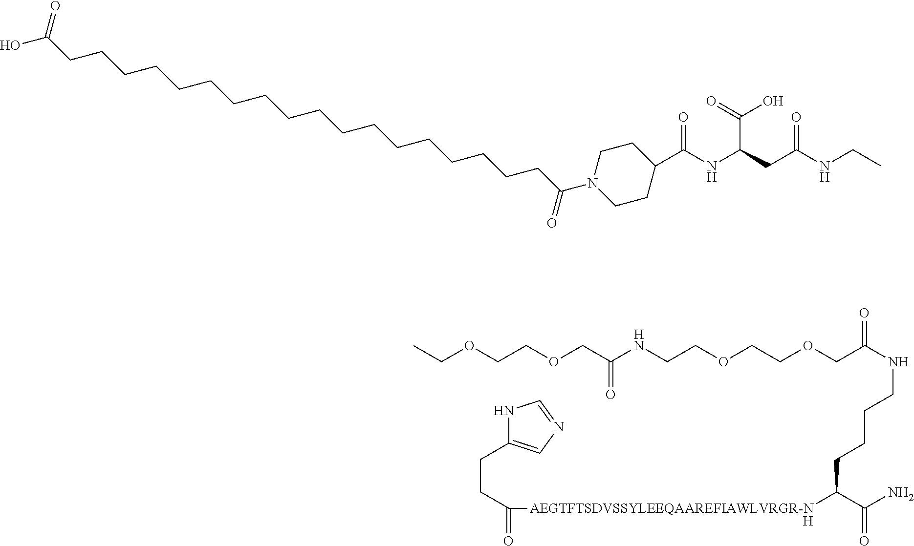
CCOCCOCC(NCCOCCOCC(NCCCCC(C(N)=O)[AEGTFTSDVSSYLEEQAAREFIAWLVRGR-N]C(=O)CCC1=CN=CN1)=O)=O.[H].OC(CCCCCCCCCCCCCCCCCCC(N1CCC(C(NC(CC(NCC)=O)C(=O)O)=O)CC1)=O)=O
